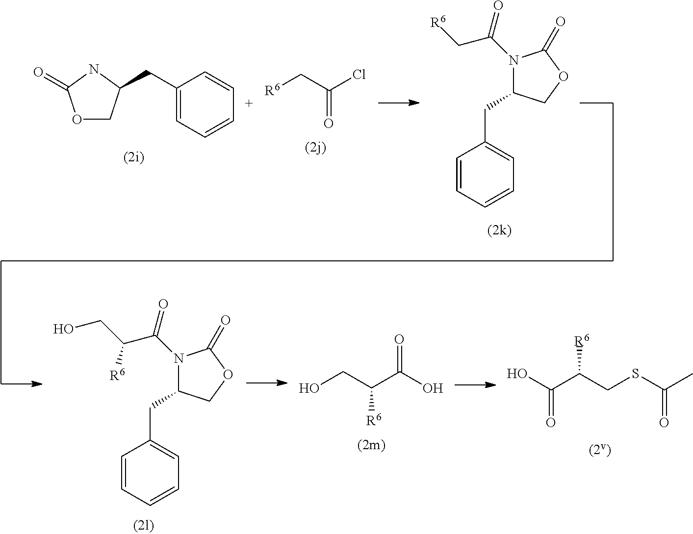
N1(C(C[R6])=O)C(CC2=CC=CC=C2)COC1=O.[R6]CC(Cl)=O.O1CC(CC2=CC=CC=C2)NC1=O.N1(C(C(CO)[R6])=O)C(CC2=CC=CC=C2)COC1=O.OCC([R6])C(=O)O.OC(C(CSC(C)=O)[R6])=O
